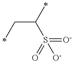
C(C(S(=O)(=[O-])[O-])C)C
